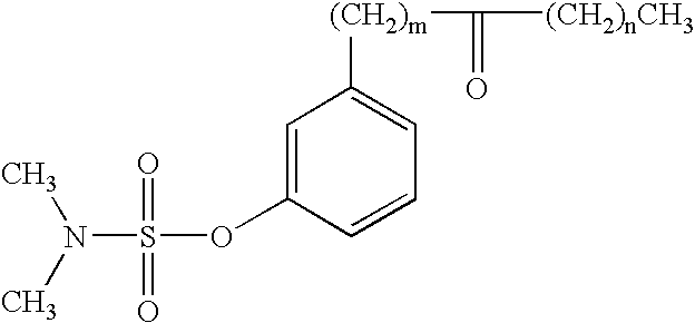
N(S(OC1=CC([(CH2)m]C([(CH2)nCH3])=O)=CC=C1)(=O)=O)(C)C
